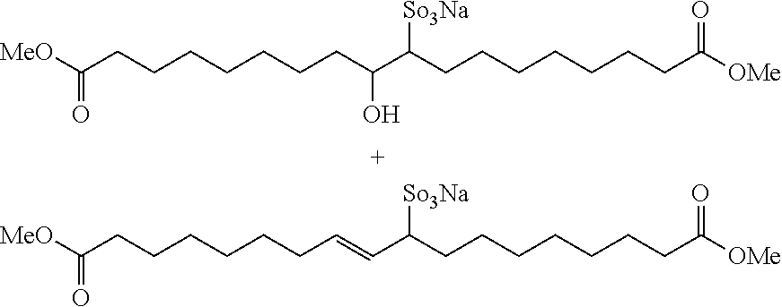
C(CCCCCCCC(C(CCCCCCCC([OMe])=O)[So3Na])O)([MeO])=O.C(CCCCCCC=CC(CCCCCCCC([OMe])=O)[So3Na])([MeO])=O
